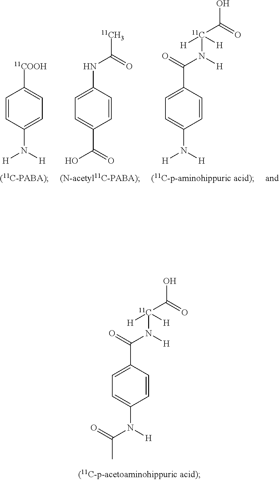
C1=CC(N([H])[H])=CC=C1[11COOH].C1=CC(C(=O)O)=CC=C1NC([11CH3])=O.C1=CC(N([H])[H])=CC=C1C(N([H])[11C](C(O)=O)([H])[H])=O.C1=CC(N([H])C(=O)C)=CC=C1C(N([H])[11C](C(O)=O)([H])[H])=O
